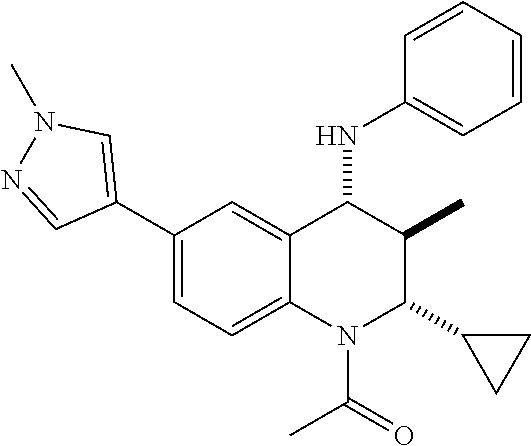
C1(C2=CN(C)N=C2)=CC=C2C(=C1)C(NC1=CC=CC=C1)C(C)C(C1CC1)N2C(C)=O
